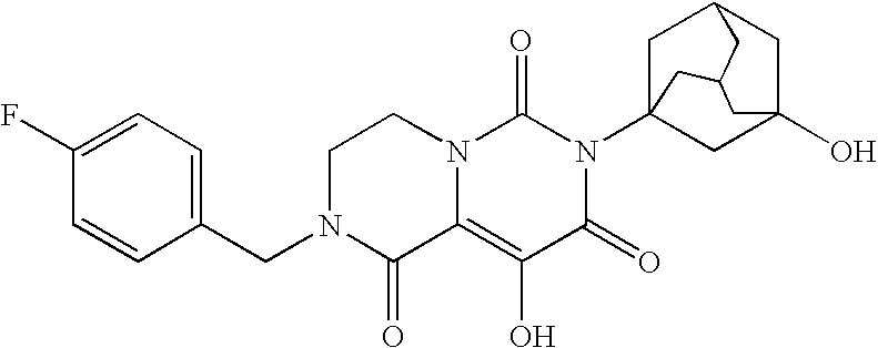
C1(F)=CC=C(CN2C(=O)C3=C(O)C(=O)N(C45CC6(O)CC(C4)CC(C5)C6)C(=O)N3CC2)C=C1
